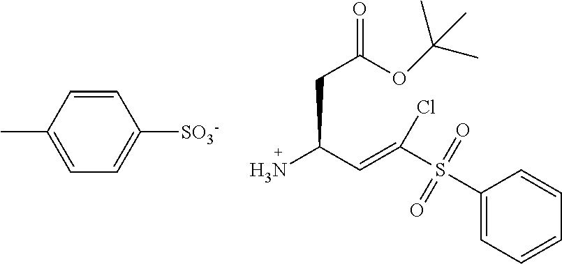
C1=CC(C)=CC=C1[SO3-].NC(C=C(S(C1=CC=CC=C1)(=O)=O)Cl)CC(=O)OC(C)(C)C
